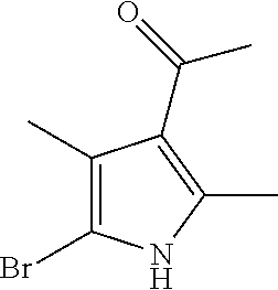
C1(C)=C(Br)NC(C)=C1C(=O)C
